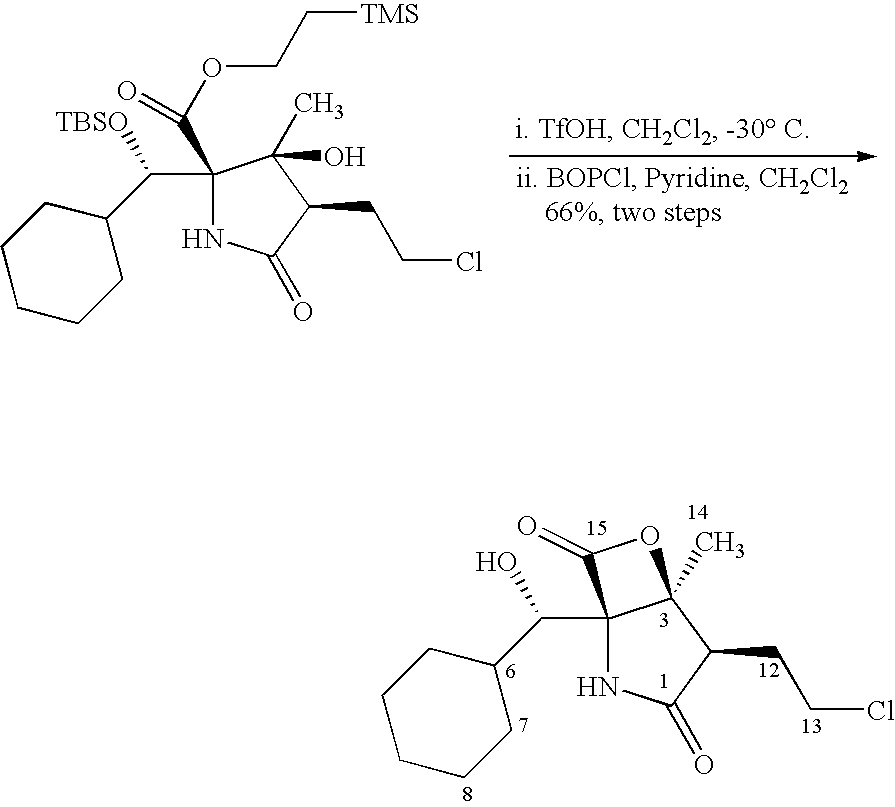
C12(C(C3CCCCC3)O)NC(=O)C(CCCl)C1(C)OC2=O.C1(C(C2CCCCC2)[TBSO])(C(OCC[TMS])=O)NC(=O)C(CCCl)C1(O)C
